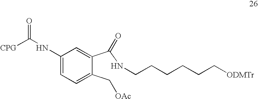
C1(NC(=O)[CPG])=CC=C(C[OAc])C(C(NCCCCCC[ODMTr])=O)=C1
